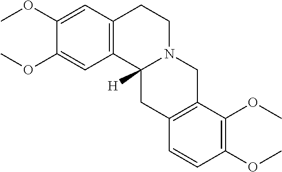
C12=C(C=C(OC)C(OC)=C1)CCN1C2([H])CC2=C(C1)C(OC)=C(OC)C=C2
